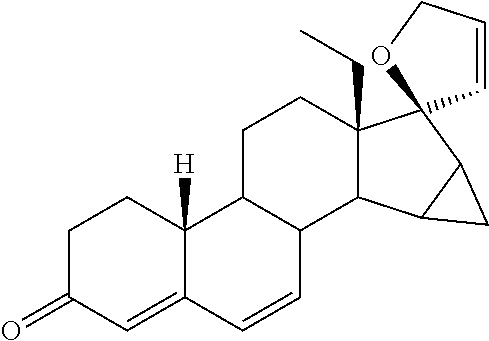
C1C(=O)C=C2C([H])(C1)C1C(C=C2)C2C(CC)(CC1)C1(C3C2C3)C=CCO1
